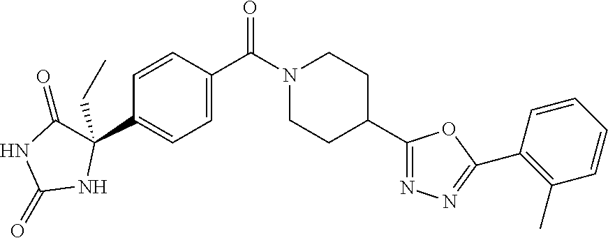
C1=CC(C(N2CCC(C3=NN=C(C4=C(C)C=CC=C4)O3)CC2)=O)=CC=C1C1(CC)C(=O)NC(=O)N1
